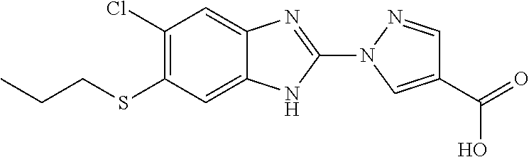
C1(Cl)=C(SCCC)C=C2C(=C1)N=C(N1C=C(C(=O)O)C=N1)N2
